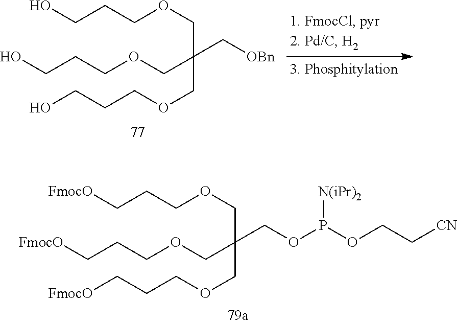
C(CCOCC(COP(OCC[CN])[N(iPr)2])(COCCC[FmocO])COCCC[FmocO])[FmocO].C(CCOCC(COCCCO)(COCCCO)C[OBn])O
